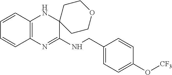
C1=CC2=C(C=C1)N=C(NCC1=CC=C(O[CF3])C=C1)C1(N2)CCOCC1
